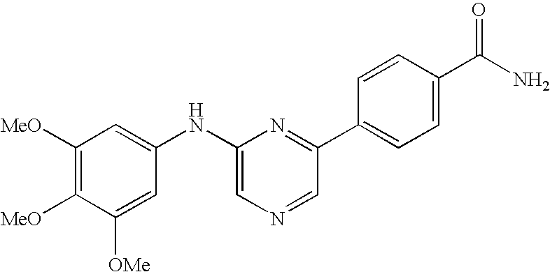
C1([MeO])=C([MeO])C([OMe])=CC(NC2=CN=CC(C3=CC=C(C(N)=O)C=C3)=N2)=C1
